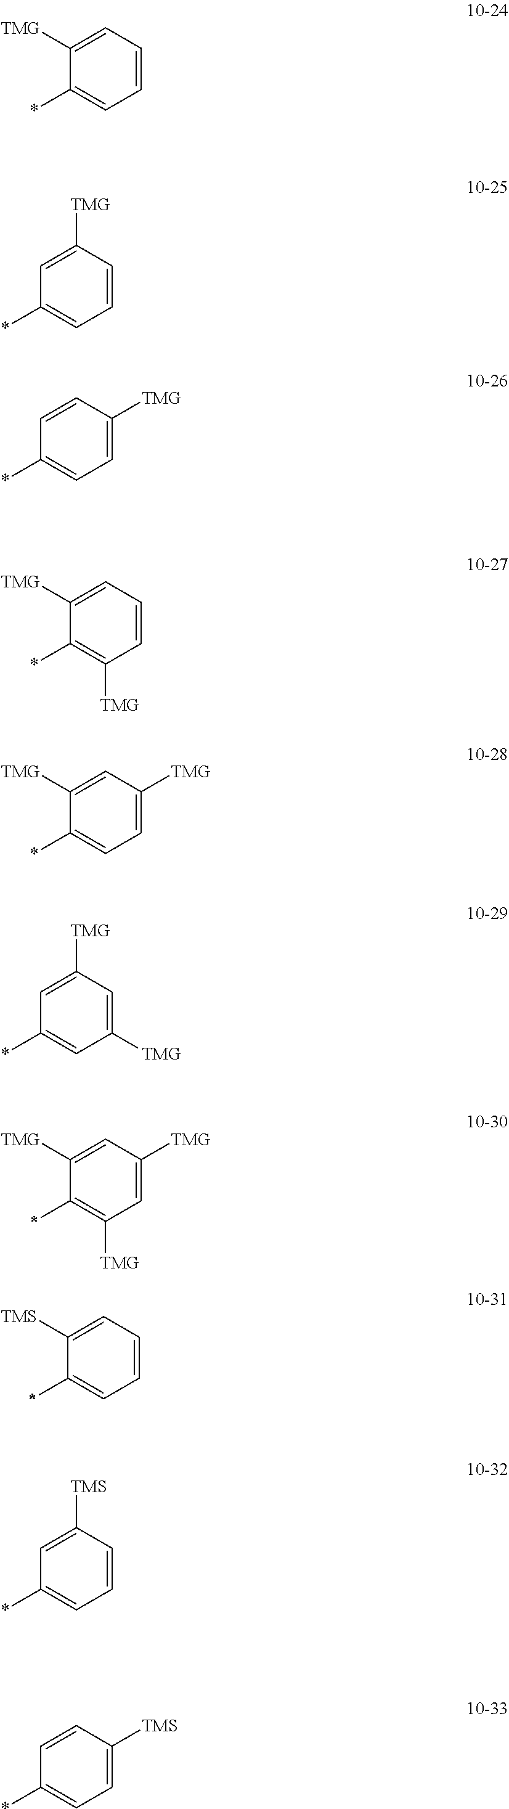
C1([TMG])=CC=CC=C1*.C1=C([TMG])C=CC=C1*.C1=CC([TMG])=CC=C1*.C1([TMG])=CC=CC([TMG])=C1*.C1([TMG])=CC([TMG])=CC=C1*.C1=C([TMG])C=C([TMG])C=C1*.C1([TMG])=CC([TMG])=CC([TMG])=C1*.C1([TMS])=CC=CC=C1*.C1=C([TMS])C=CC=C1*.C1=CC([TMS])=CC=C1*
